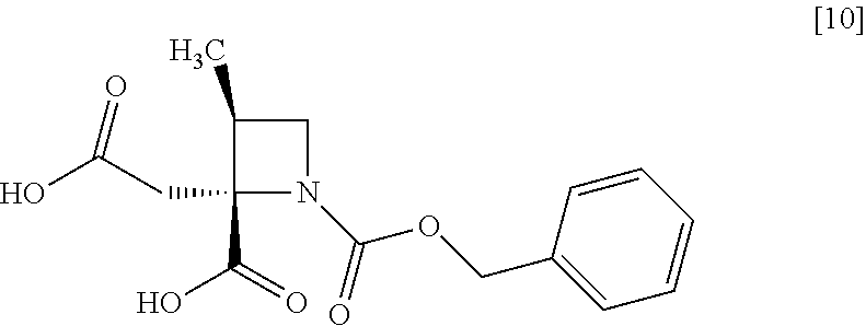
C1(CC(O)=O)(C(O)=O)N(C(=O)OCC2=CC=CC=C2)CC1C
